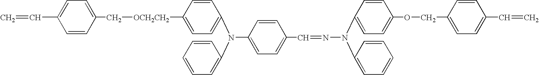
C1(N(C2=CC=C([OCH2CH2]CC3=CC=C(C=C)C=C3)C=C2)C2=CC=CC=C2)=CC=C(C=NN(C2=CC=C(OCC3=CC=C(C=C)C=C3)C=C2)C2=CC=CC=C2)C=C1
